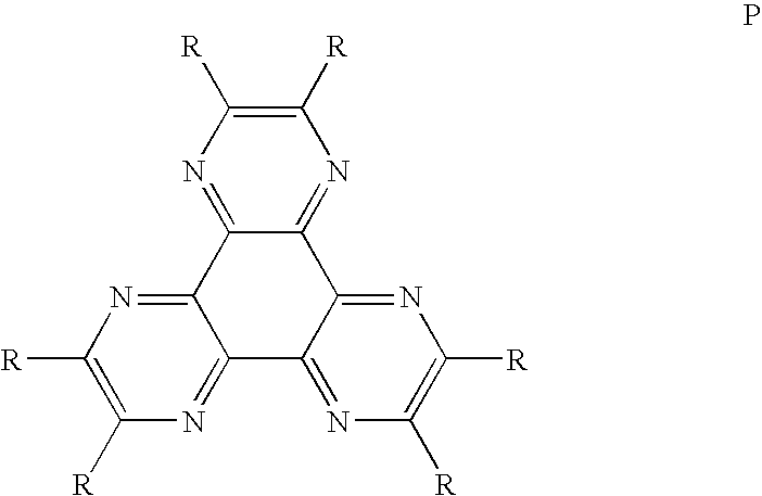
C1([R])=C([R])N=C2C(=N1)C1=NC([R])=C([R])N=C1C1=NC([R])=C([R])N=C21
